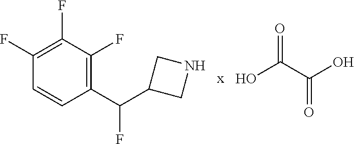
C1(F)=C(F)C(F)=C(C(C2CNC2)F)C=C1.OC(C(O)=O)=O
